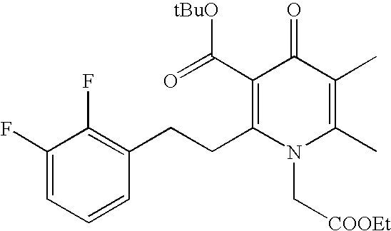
C1(F)=CC=CC(CCC2=C(C(=O)[tBuO])C(=O)C(C)=C(C)N2C[COOEt])=C1F
